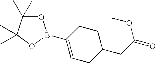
O1C(C)(C)C(C)(C)OB1C1=CCC(CC(=O)OC)CC1
